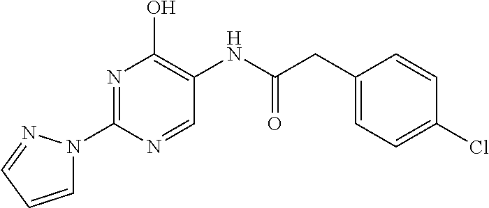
N1=C(N2C=CC=N2)N=CC(NC(CC2=CC=C(Cl)C=C2)=O)=C1O
